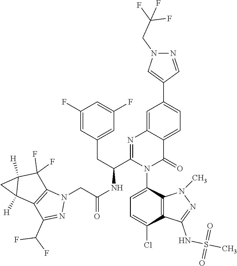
C1=C(N2C(=O)C3=CC=C(C4=CN(CC(F)(F)F)N=C4)C=C3N=C2C(NC(CN2C3=C(C(C(F)F)=N2)C2([H])C([H])(C3(F)F)C2)=O)CC2=CC(F)=CC(F)=C2)C2=C(C(Cl)=C1)C(NS(C)(=O)=O)=NN2C
